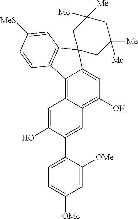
C12=C3C(=C(O)C=C1C1(C4=C2C=CC([MeS])=C4)CC([Me])([Me])CC([Me])([Me])C1)C=C(C1=CC=C([OMe])C=C1[OMe])C(O)=C3
